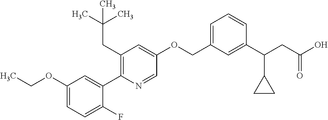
C1(OCC)=CC=C(F)C(C2=C(CC(C)(C)C)C=C(OCC3=CC=CC(C(CC(O)=O)C4CC4)=C3)C=N2)=C1
